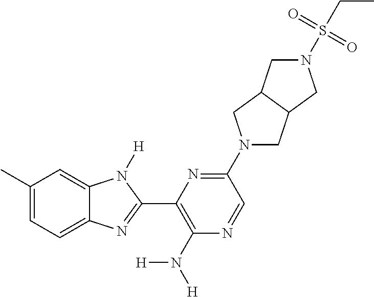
C1(C)=CC=C2C(=C1)N([H])C(C1=C(N([H])[H])N=CC(N3CC4C(C3)CN(S(=O)(=O)CC)C4)=N1)=N2
